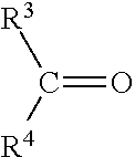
C(=O)([R4])[R3]
